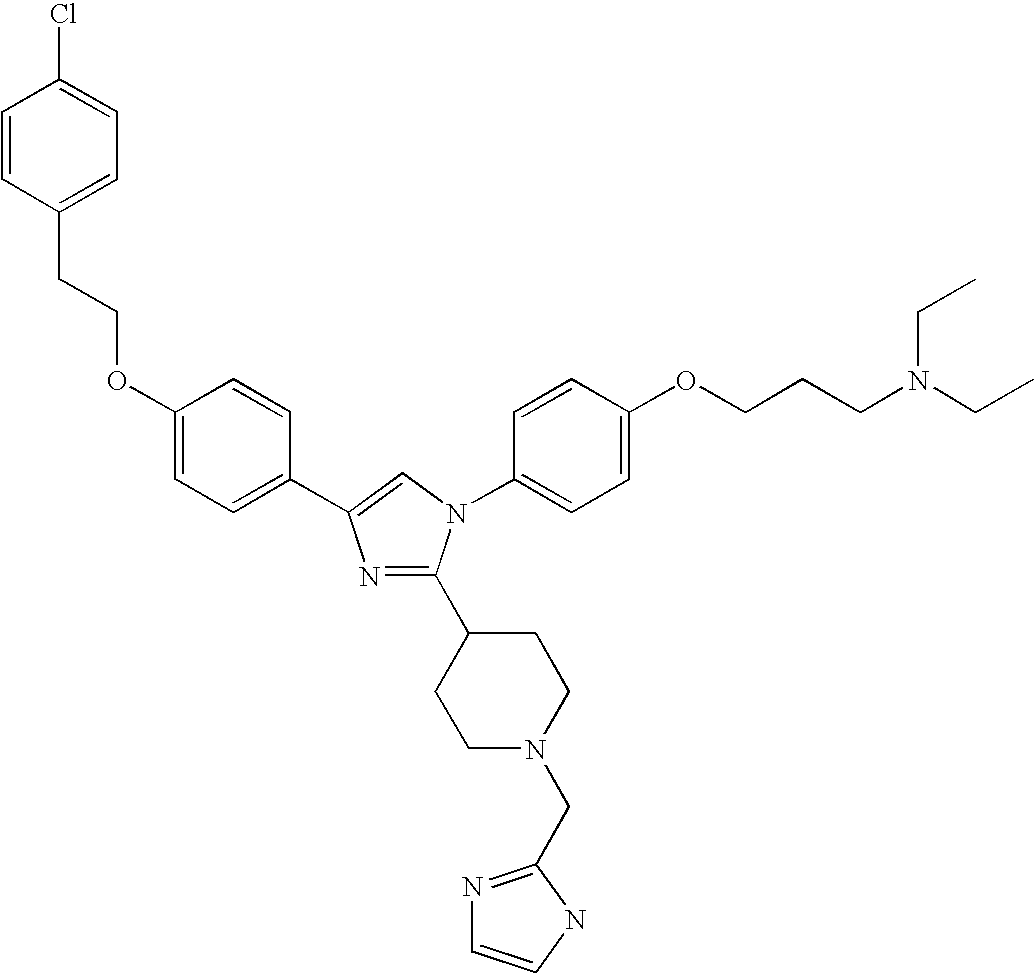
C1=CC(CCOC2=CC=C(C3=CN(C4=CC=C(OCCCN(CC)CC)C=C4)C(C4CCN(CC5=NC=CN5)CC4)=N3)C=C2)=CC=C1Cl
